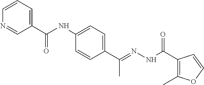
C1=CC=C(C(NC2=CC=C(C(=NNC(C3=C(C)OC=C3)=O)C)C=C2)=O)C=N1
